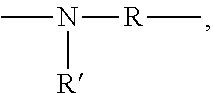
CN([R])[R]C
